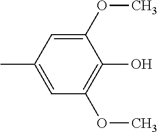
C1=C(C)C=C(OC)C(O)=C1OC
